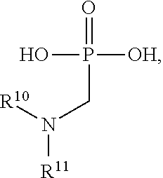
OP([OH])(=O)CN([R10])[R11]
